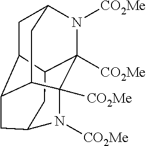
C1C2C3C4CC1N([CO2Me])C1([CO2Me])C2CC(N([CO2Me])C14[CO2Me])C3
